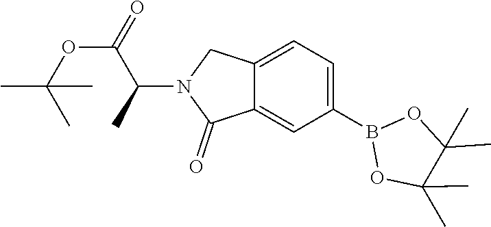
C1(C)(C)C(C)(C)OB(C2=CC=C3CN(C(C(OC(C)(C)C)=O)C)C(=O)C3=C2)O1
